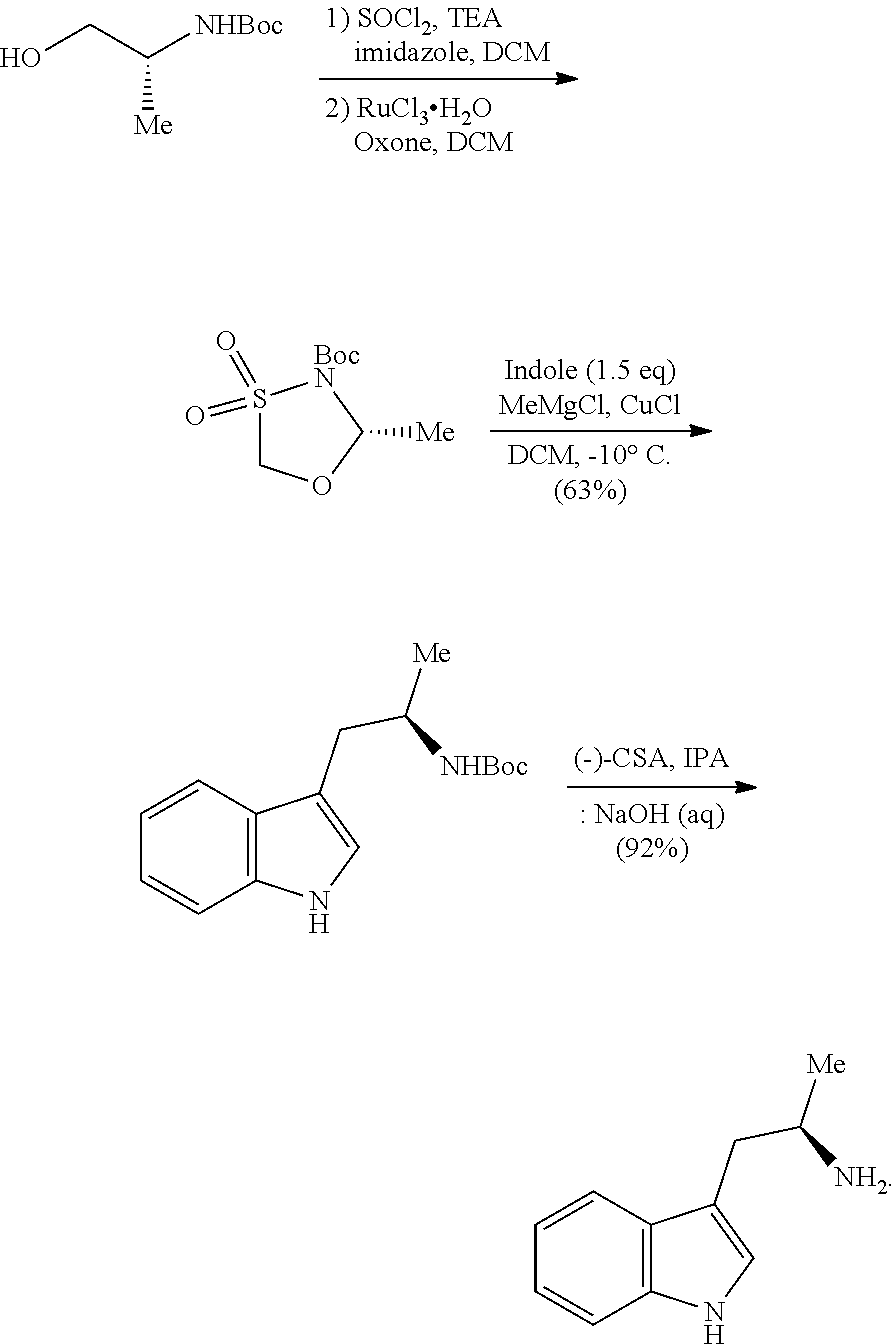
OCC([NHBoc])[Me].S1(=O)(=O)COC([Me])[BocN]1.C12=C(C=CC=C1)C(CC([NHBoc])[Me])=CN2.C12=C(C=CC=C1)C(CC([NH2])[Me])=CN2
